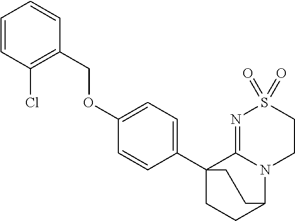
O(C1=CC=C(C23CCC(N4C2=NS(=O)(=O)CC4)CC3)C=C1)CC1=C(Cl)C=CC=C1
